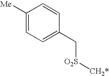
C1([Me])=CC=C(C[O2S][CH2*])C=C1
